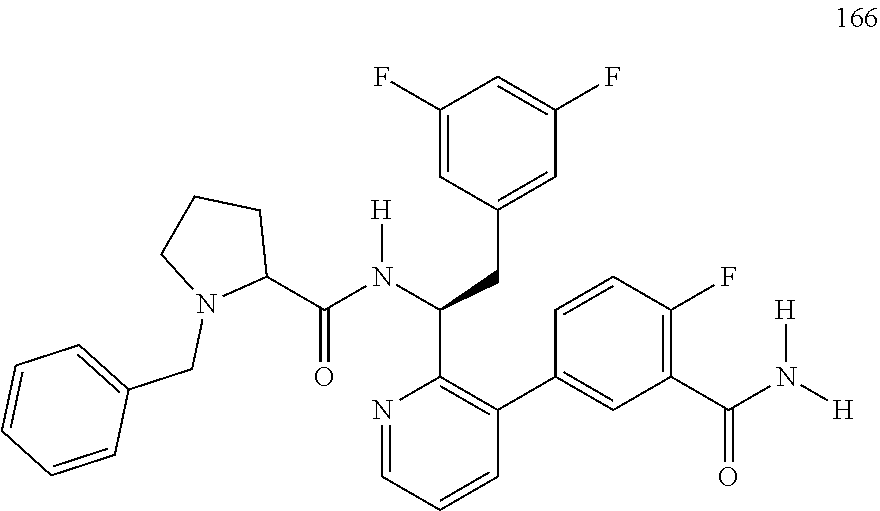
C1(F)=CC(CC(C2=C(C3=CC(C(N([H])[H])=O)=C(F)C=C3)C=CC=N2)N(C(C2CCCN2CC2=CC=CC=C2)=O)[H])=CC(F)=C1
